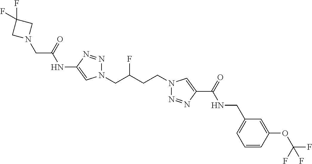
C1(NC(CN2CC(F)(F)C2)=O)=CN(CC(CCN2N=NC(C(=O)NCC3=CC=CC(OC(F)(F)F)=C3)=C2)F)N=N1
